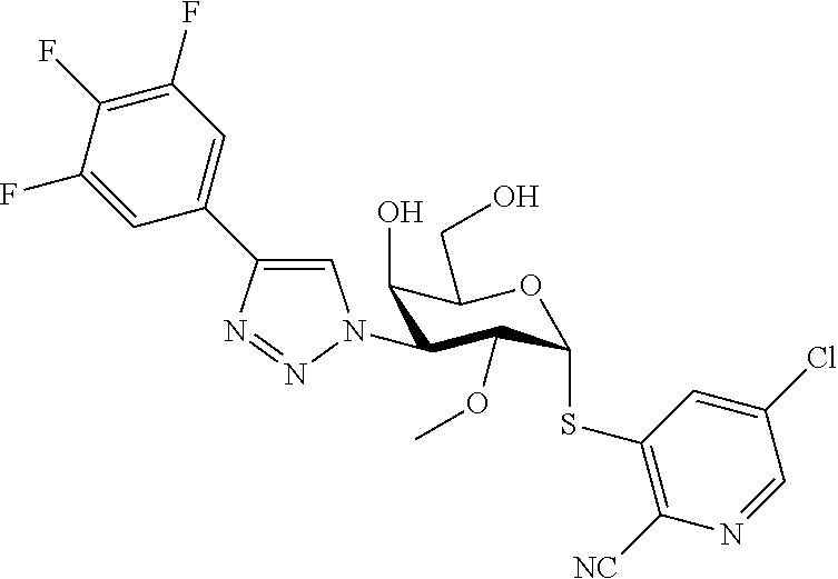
C1=C(C2=CN(C3C(O)C(CO)OC(SC4=C([NC])N=CC(Cl)=C4)C3OC)N=N2)C=C(F)C(F)=C1F
